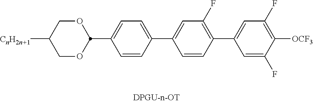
C1([CnH2n+1])COC(C2=CC=C(C3=CC(F)=C(C4=CC(F)=C([OCF3])C(F)=C4)C=C3)C=C2)OC1
